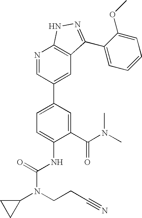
C1(C(N(C)C)=O)=CC(C2=CC3=C(N=C2)NN=C3C2=CC=CC=C2OC)=CC=C1NC(=O)N(C1CC1)CCC#N
